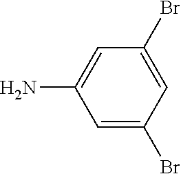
C1=C(Br)C=C(N)C=C1Br
